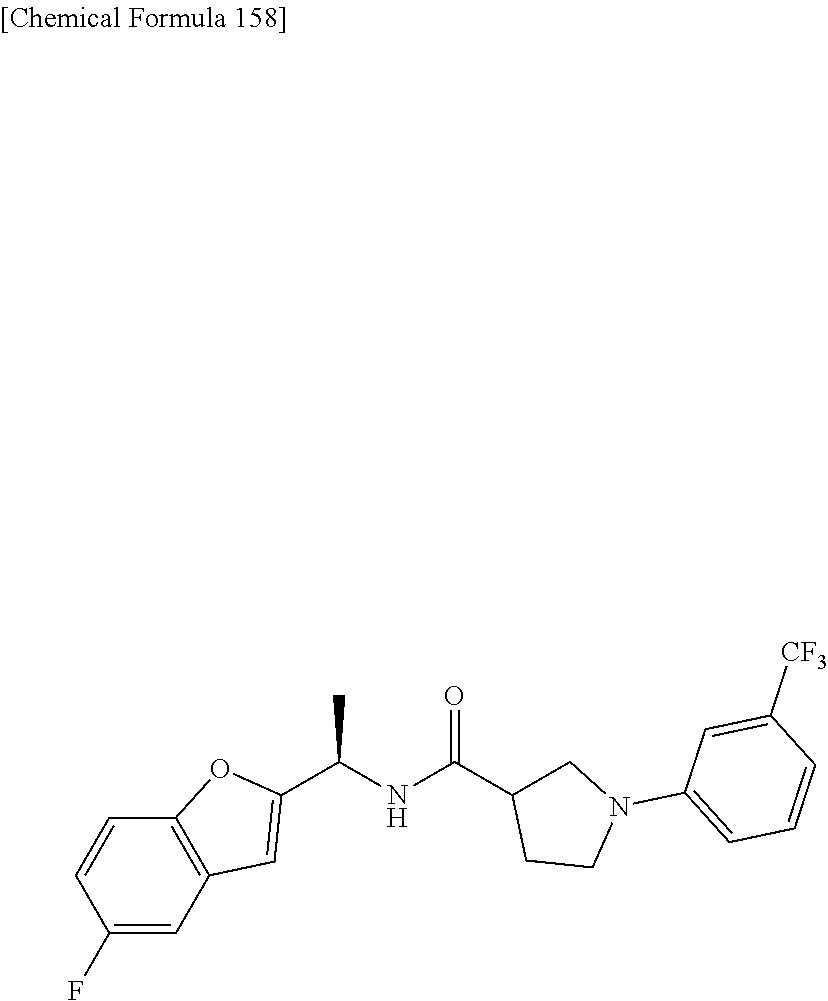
C1=C(F)C=CC2=C1C=C(C(NC(C1CN(C3=CC=CC([CF3])=C3)CC1)=O)C)O2
